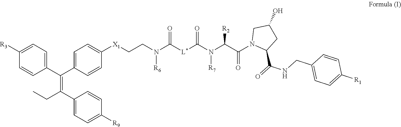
C1([R3])=CC=C(C(C2=CC=C([X1]CCN(C([L*]C(N(C(C(N3C(C(=O)NCC4=CC=C([R1])C=C4)CC(O)C3)=O)[R2])[R7])=O)=O)[R6])C=C2)=C(C2=CC=C([R9])C=C2)CC)C=C1
